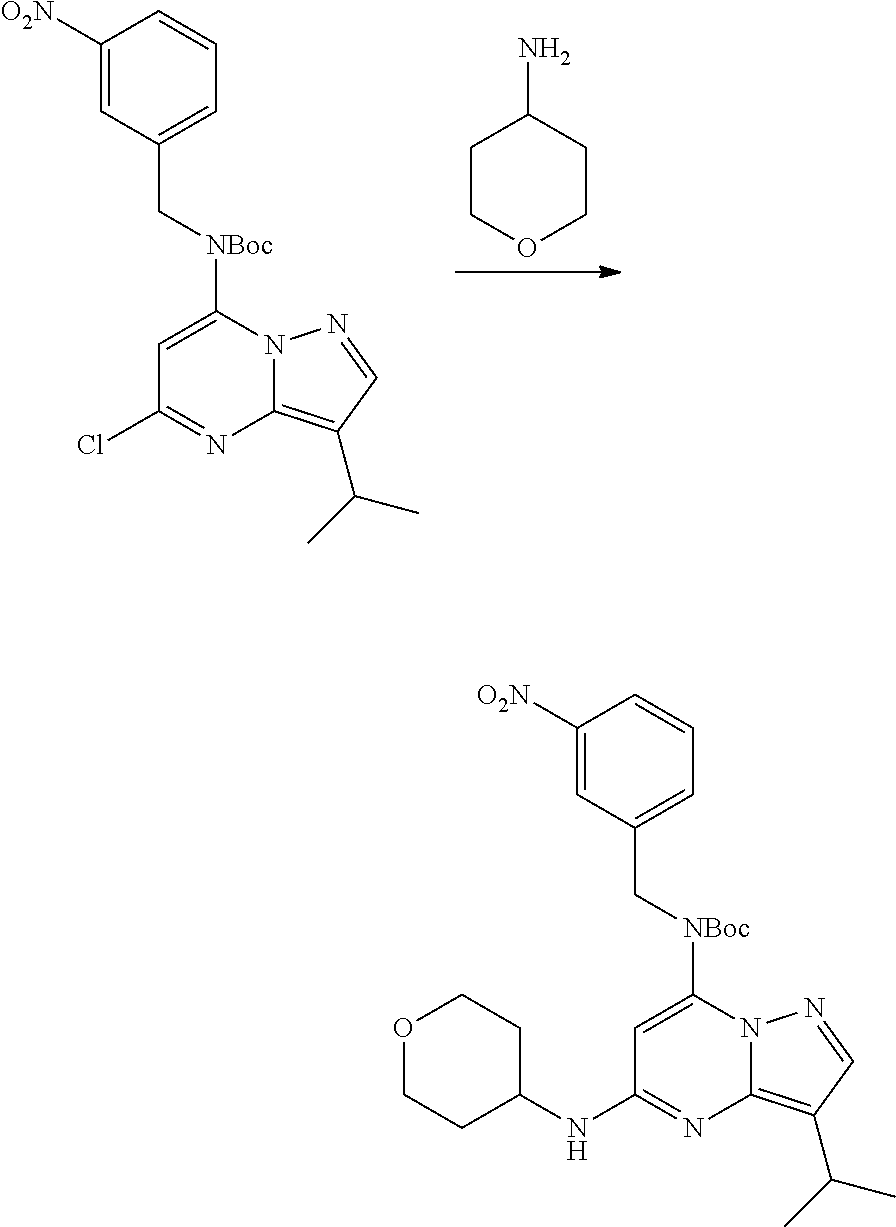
C1COCCC1N.C1=C([NBoc]CC2=CC=CC([O2N])=C2)N2C(=C(C(C)C)C=N2)N=C1Cl.C1=C([NBoc]CC2=CC=CC([O2N])=C2)N2C(=C(C(C)C)C=N2)N=C1NC1CCOCC1
